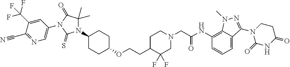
O(CCC1C(F)(F)CN(CC(NC2=C3C(=CC=C2)C(N2C(=O)NC(=O)CC2)=NN3C)=O)CC1)C1CCC(N2C(C)(C)C(=O)N(C3=CN=C(C#N)C(C(F)(F)F)=C3)C2=S)CC1
